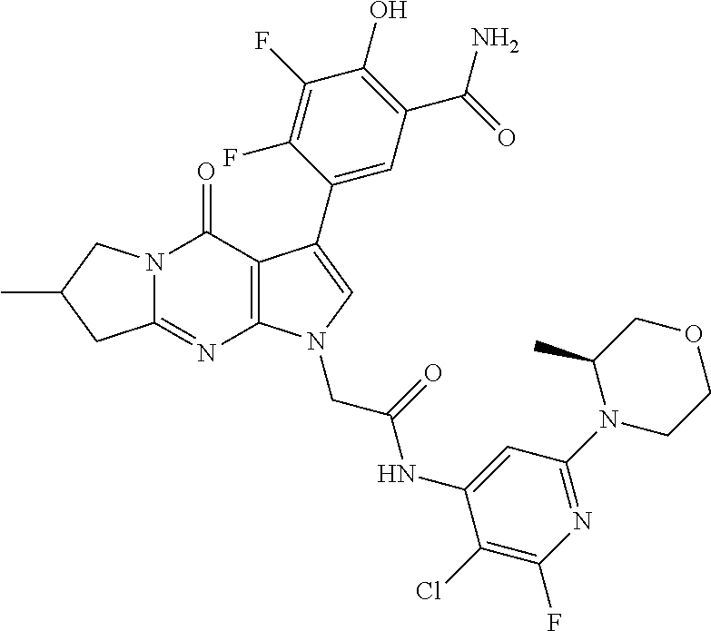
C12=NC3=C(C(=O)N1CC(C)C2)C(C1=CC(C(=O)N)=C(O)C(F)=C1F)=CN3CC(NC1=CC(N2CCOCC2C)=NC(F)=C1Cl)=O
